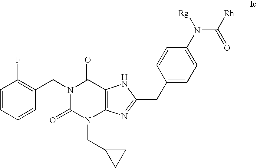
N1(CC2=C(F)C=CC=C2)C(=O)N(CC2CC2)C2=C(C1=O)NC(CC1=CC=C(N(C(=O)[Rh])[Rg])C=C1)=N2
